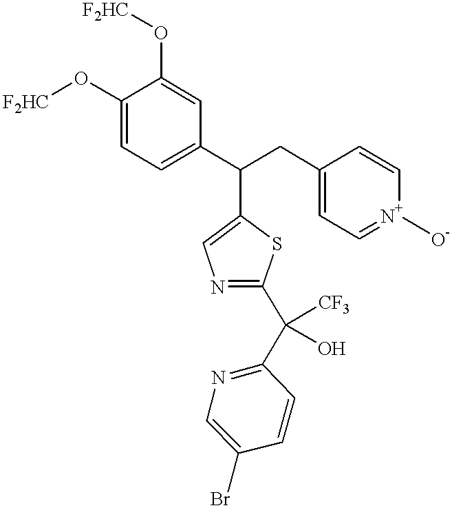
C1(O[F2HC])=CC=C(C(C2=CN=C(C(C3=NC=C(Br)C=C3)([CF3])O)S2)CC2=CC=[N+]([O-])C=C2)C=C1O[F2HC]
